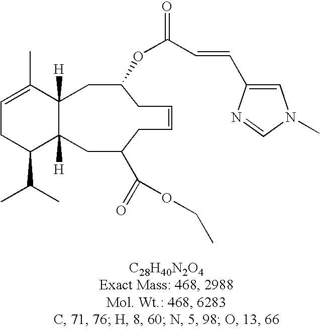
C1=C(C)C2([H])C([H])(C(C(C)C)C1)CC(C(=O)OCC)CC=CCC(OC(=O)C=CC1=CN(C)C=N1)C2
